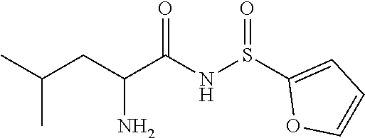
S(NC(C(CC(C)C)N)=O)(=O)C1=CC=CO1
